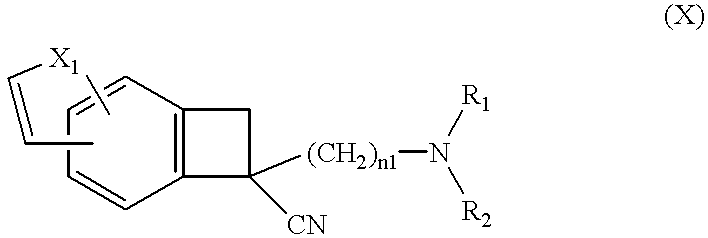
C12=C(C=CC=C1)C([CN])([(CH2)n1]N([R1])[R2])C2.C[X1]C=CC
